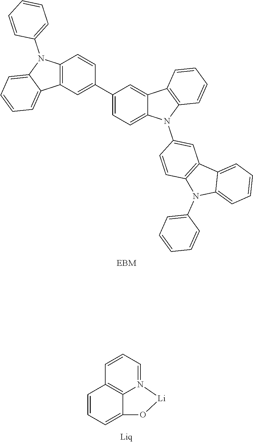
C12=C(C=C(C3=CC=C4C(=C3)C3=C(N4C4=CC5=C(C=C4)N(C4=CC=CC=C4)C4=CC=CC=C54)C=CC=C3)C=C1)C1=CC=CC=C1N2C1=CC=CC=C1.C1=CC=N2C3=C1C=CC=C3O[Li]2
